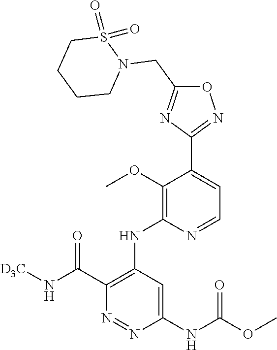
O1C(CN2S(=O)(=O)CCCC2)=NC(C2=CC=NC(NC3=C(C(N[D3C])=O)N=NC(NC(OC)=O)=C3)=C2OC)=N1
